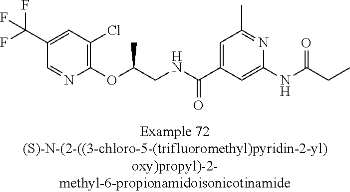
C1=NC(OC(CNC(C2=CC(C)=NC(NC(=O)CC)=C2)=O)C)=C(Cl)C=C1C(F)(F)F
